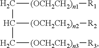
C(C(C[(OCH2CH2)n3][R3])[(OCH2CH2)n2][R2])[(OCH2CH2)n1][R1]
